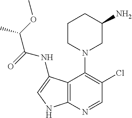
C12=C(N=CC(Cl)=C1N1CC(N)CCC1)NC=C2NC(=O)C(C)OC
